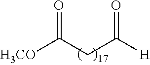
[H3CO]C(CC([H])=O)=O
